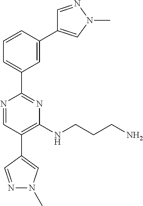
C1=C(C2=CN(C)N=C2)C=CC=C1C1=NC(NCCCN)=C(C2=CN(C)N=C2)C=N1
